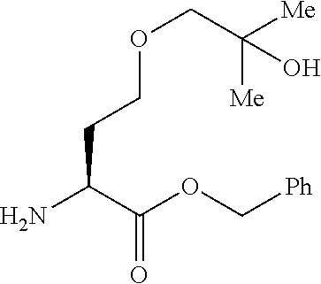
NC(C(OC[Ph])=O)CCOCC([Me])([Me])O
